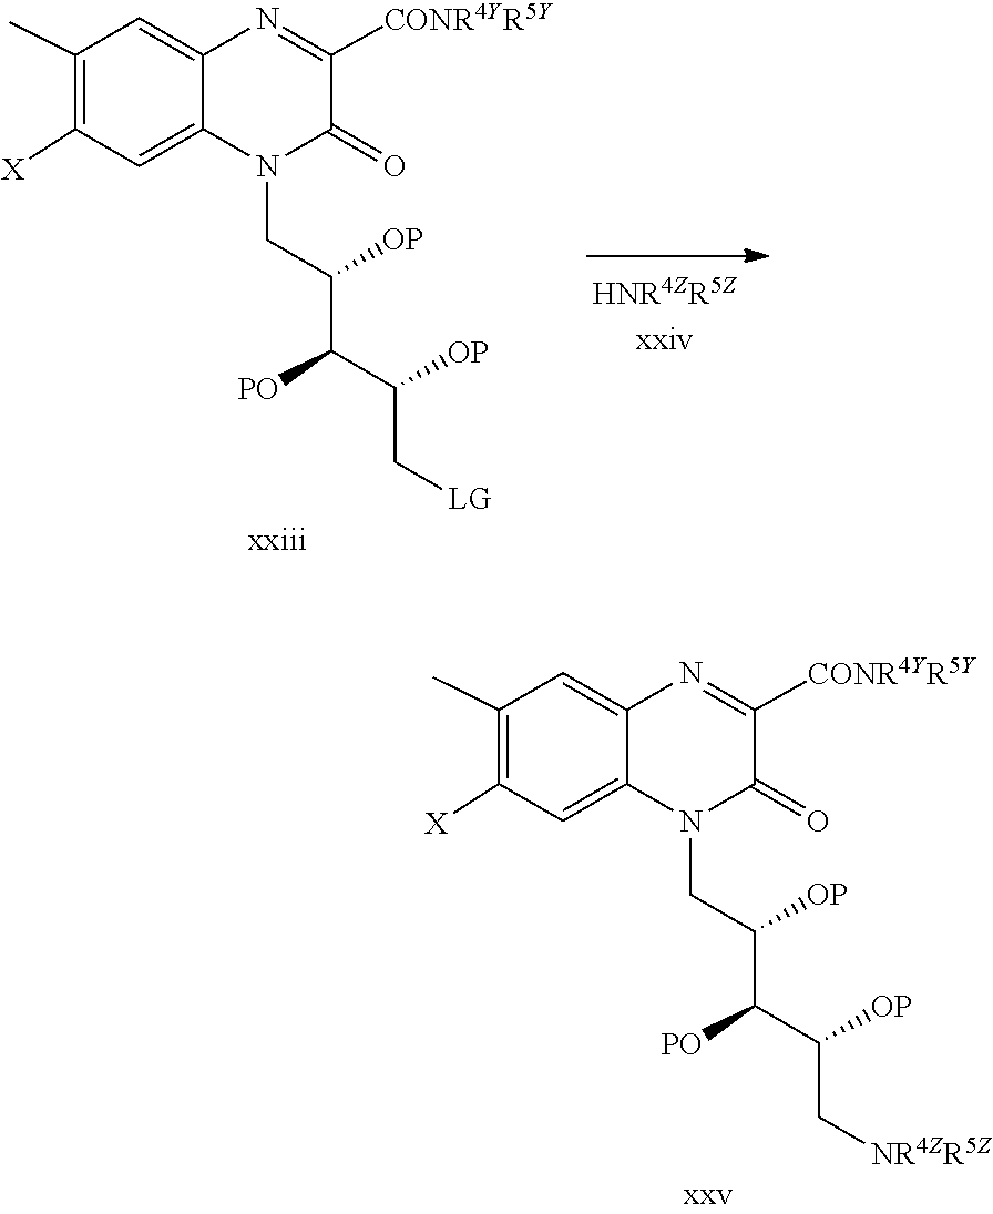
C(C(C[LG])[OP])(C(CN1C(=O)C([CONR4YR5Y])=NC2=CC(C)=C([X])C=C12)[OP])[PO].C(C(C[NR4ZR5Z])[OP])(C(CN1C(=O)C([CONR4YR5Y])=NC2=CC(C)=C([X])C=C12)[OP])[PO]
